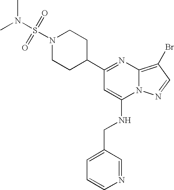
C1(C2=NC3=C(Br)C=NN3C(NCC3=CC=CN=C3)=C2)CCN(S(=O)(=O)N(C)C)CC1
